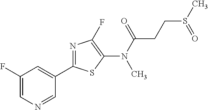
C1(N(C(=O)CCS(C)=O)C)=C(F)N=C(C2=CC(F)=CN=C2)S1
